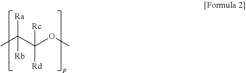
CC(C(OC)([Rd])[Rc])([Ra])[Rb]
